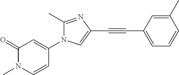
C1(=O)N(C)C=CC(N2C(C)=NC(C#CC3=CC=CC(C)=C3)=C2)=C1
